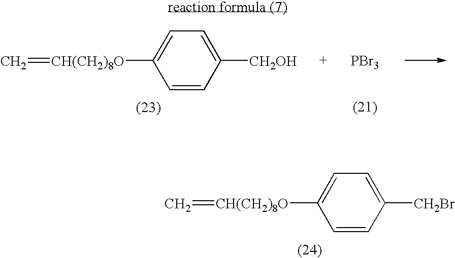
[PBr3].[CH(CH2)8O](C1=CC=C([CH2OH])C=C1)=C.[CH(CH2)8O](C1=CC=C([CH2Br])C=C1)=C
